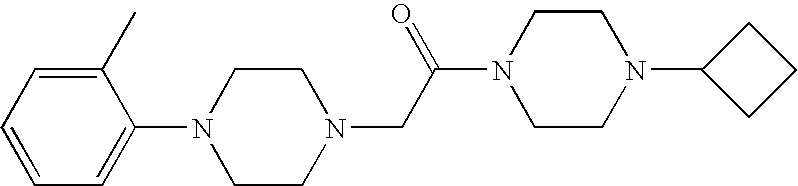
C1=C(N2CCN(CC(N3CCN(C4CCC4)CC3)=O)CC2)C(C)=CC=C1
